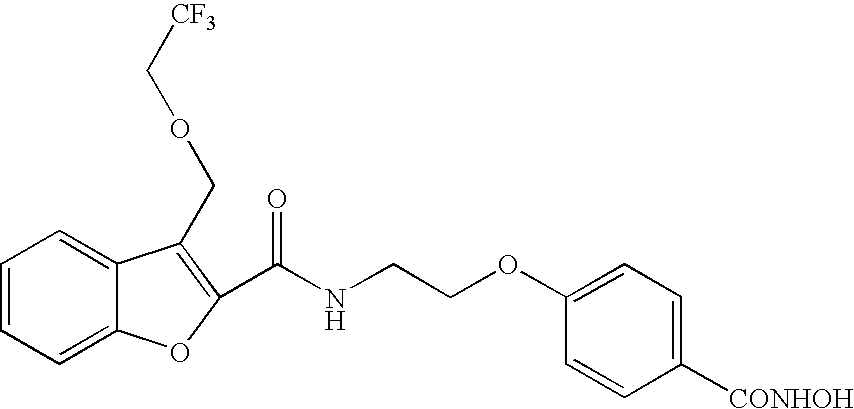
C1=CC=C2C(=C1)C(COC[CF3])=C(C(NCCOC1=CC=C([CONHOH])C=C1)=O)O2
